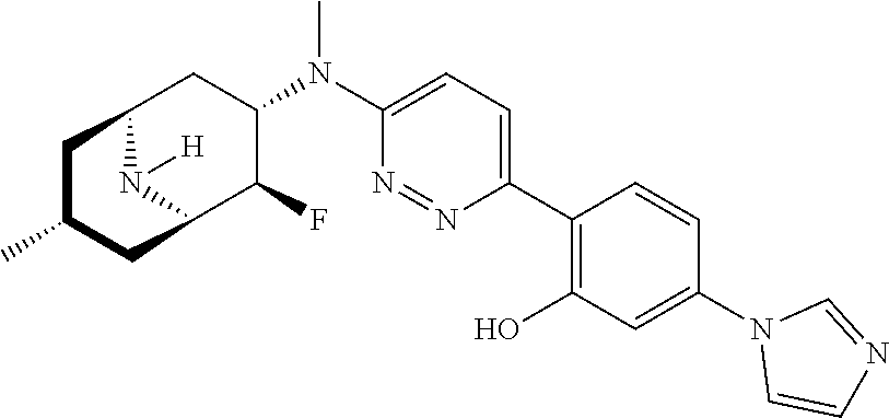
C12N([H])C(C(F)C(N(C3=CC=C(C4=C(O)C=C(N5C=CN=C5)C=C4)N=N3)C)C1)CC(C)C2
